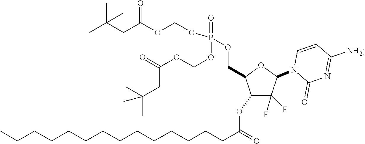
C1(OC(CCCCCCCCCCCCCC)=O)C(F)(F)C(N2C(=O)N=C([NH2])C=C2)OC1COP(OCOC(CC(C)(C)C)=O)(OCOC(=O)CC(C)(C)C)=O
